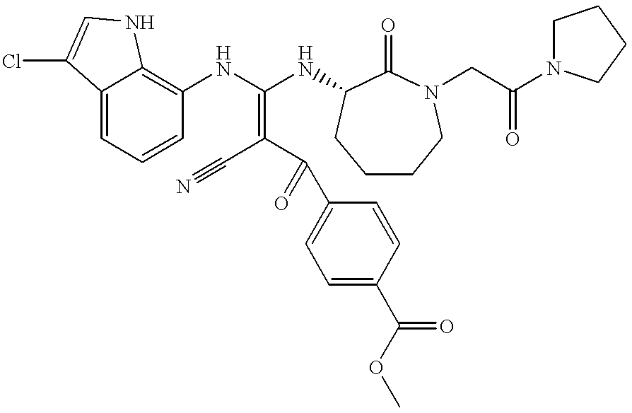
C12=CC=CC(NC(NC3C(=O)N(CC(N4CCCC4)=O)CCCC3)=C(C#N)C(=O)C3=CC=C(C(OC)=O)C=C3)=C1NC=C2Cl
